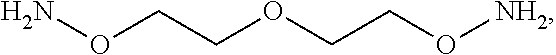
O(CCOCCO[NH2])N
